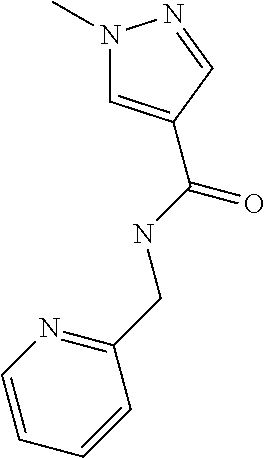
C1=CC=CC(CNC(=O)C2=CN(C)N=C2)=N1
